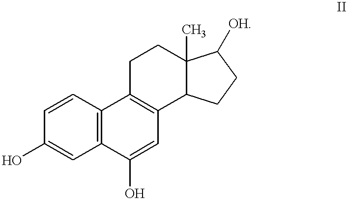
C12=C(C=CC(O)=C1)C1=C(C=C2O)C2C(C)(CC1)C([OH])CC2
